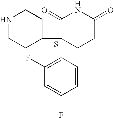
N1CCC(C2(C3=C(F)C=C(F)C=C3)CCC(=O)NC2=O)CC1.S
